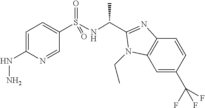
C1=C(NN)N=CC(S(NC(C)C2=NC3=C(C=C(C(F)(F)F)C=C3)N2CC)(=O)=O)=C1
